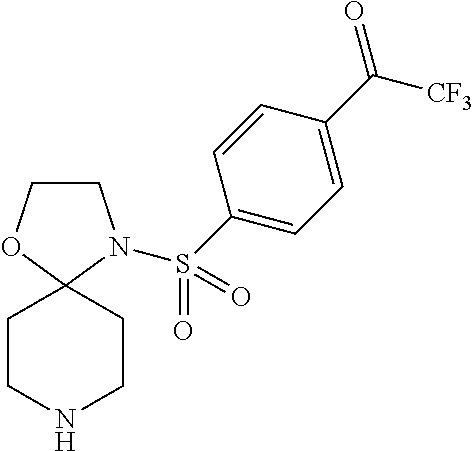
C1COC2(N1S(C1=CC=C(C([CF3])=O)C=C1)(=O)=O)CCNCC2
